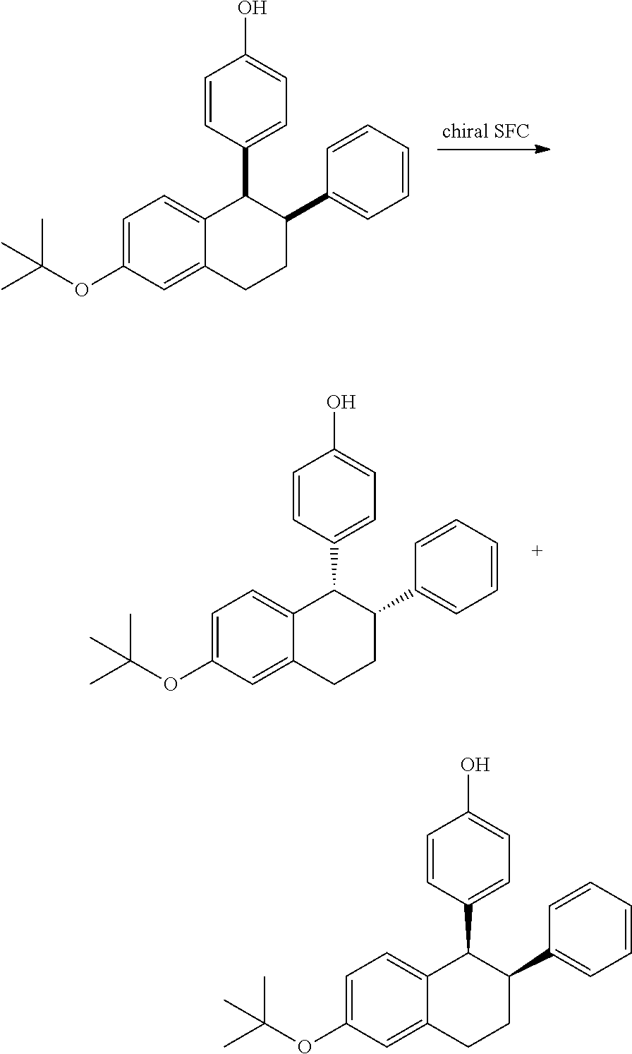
C1=CC(C2C3=CC=C(OC(C)(C)C)C=C3CCC2C2=CC=CC=C2)=CC=C1O.C1=CC(C2C3=CC=C(OC(C)(C)C)C=C3CCC2C2=CC=CC=C2)=CC=C1O.C1=CC(C2C3=CC=C(OC(C)(C)C)C=C3CCC2C2=CC=CC=C2)=CC=C1O
